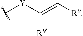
C([Y]C)(=C[R9])[R9]
